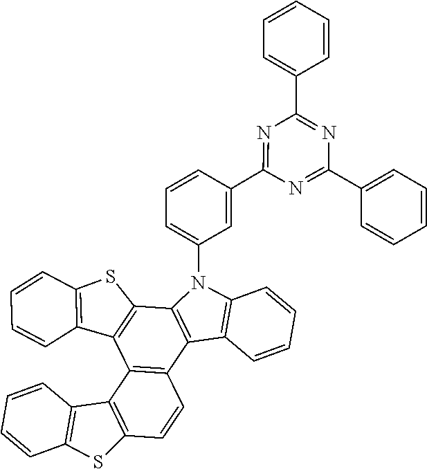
C1=CC=CC2=C1SC1=C2C2=C(C3=C(C4=C2C2=C(C=CC=C2)S4)N(C2=CC=CC(C4=NC(C5=CC=CC=C5)=NC(C5=CC=CC=C5)=N4)=C2)C2=C3C=CC=C2)C=C1
